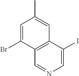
C1=C(Br)C2=C(C=C1C)C(I)=CN=C2
